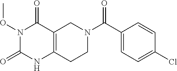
N1(OC)C(=O)NC2=C(C1=O)CN(C(C1=CC=C(Cl)C=C1)=O)CC2
